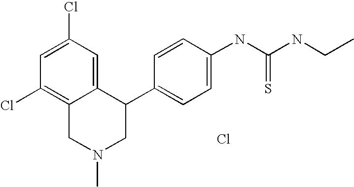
C1(Cl)=C2C(=CC(Cl)=C1)C(C1=CC=C(NC(NCC)=S)C=C1)CN(C)C2.Cl
